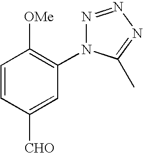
C1(N2N=NN=C2C)=C([OMe])C=CC([CHO])=C1
